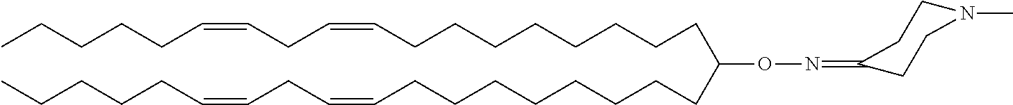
C(CCCCCCC=CCC=CCCCCC)CC(CCCCCCCCC=CCC=CCCCCC)ON=C1CCN(C)CC1
